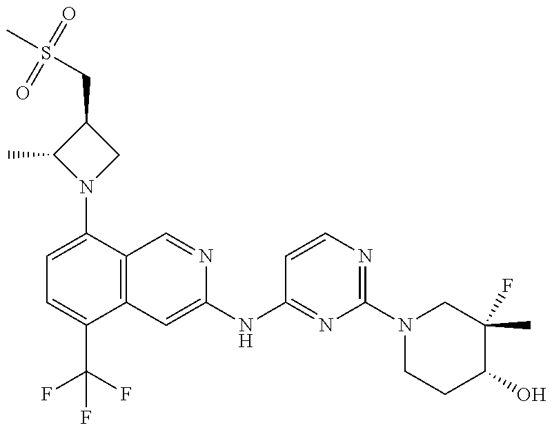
C1=C(N2CC(CS(C)(=O)=O)C2C)C2=C(C(C(F)(F)F)=C1)C=C(NC1=NC(N3CCC(O)C(F)(C)C3)=NC=C1)N=C2
